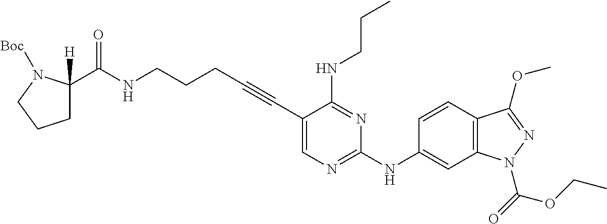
C(NCCCC#CC1=CN=C(NC2=CC3=C(C=C2)C(OC)=NN3C(=O)OCC)N=C1NCCC)(=O)C1([H])CCCN1[Boc]
